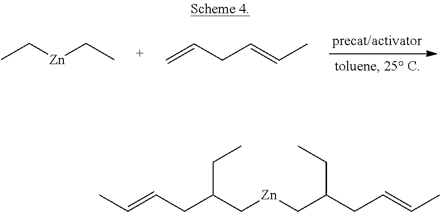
C=CCC=CC.CC[Zn]CC.CC=CCC(C[Zn]CC(CC=CC)CC)CC
